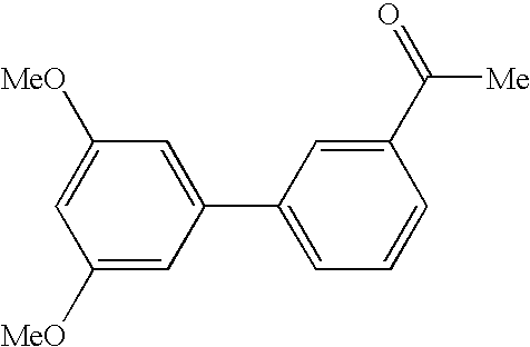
C1([MeO])=CC(C2=CC=CC(C([Me])=O)=C2)=CC([MeO])=C1
